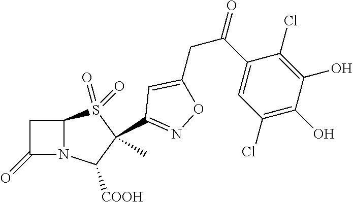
C1C(=O)N2C1S(=O)(=O)C(C)(C1=NOC(CC(C3=CC(Cl)=C(O)C(O)=C3Cl)=O)=C1)C2[COOH]
